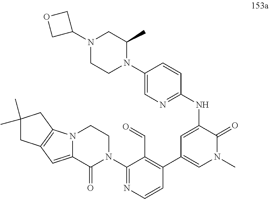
N(C1=CC(C2=C(C=O)C(N3CCN4C(=CC5=C4CC(C)(C)C5)C3=O)=NC=C2)=CN(C)C1=O)C1=NC=C(N2C(C)CN(C3COC3)CC2)C=C1
